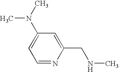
C1(N(C)C)=CC=NC(CNC)=C1
